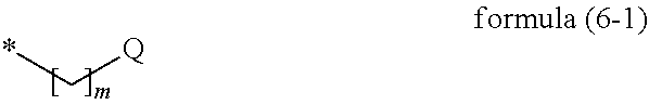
*C[Q]
